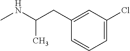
N(C)C(C)CC1=CC(Cl)=CC=C1
